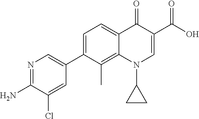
NC1=NC=C(C2=CC=C3C(=C2C)N(C2CC2)C=C(C(=O)O)C3=O)C=C1Cl
